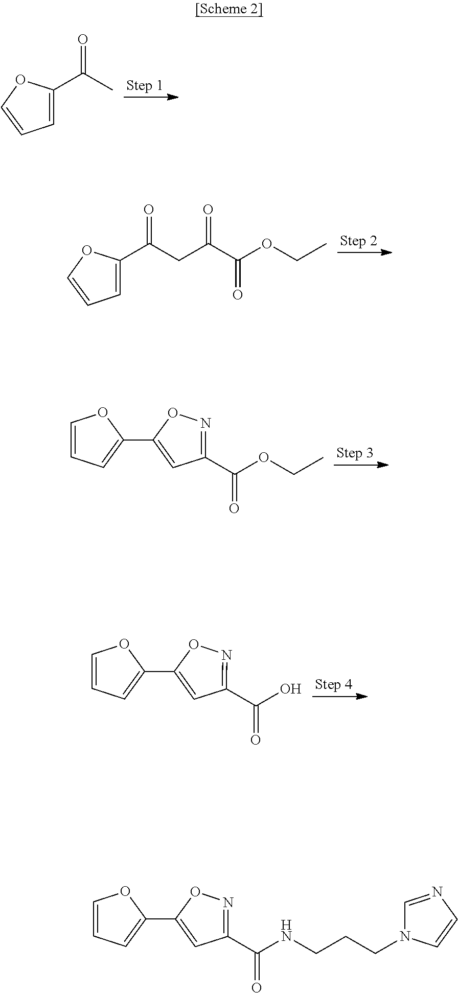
C1=COC(C(C)=O)=C1.C1=COC(C(CC(C(OCC)=O)=O)=O)=C1.C1=CC=C(C2=CC(C(OCC)=O)=NO2)O1.C1=CC=C(C2=CC(C(O)=O)=NO2)O1.C1=CC=C(C2=CC(C(NCCCN3C=NC=C3)=O)=NO2)O1
